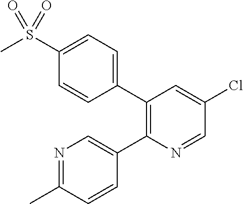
CS(=O)(C1=CC=C(C2=C(C3=CN=C(C)C=C3)N=CC(Cl)=C2)C=C1)=O
